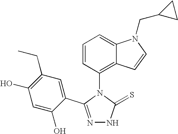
N1=C(C2=CC(CC)=C(O)C=C2O)N(C2=C3C(=CC=C2)N(CC2CC2)C=C3)C(=S)N1
